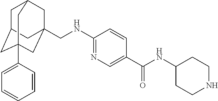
C1C2CC3(C4=CC=CC=C4)CC(CNC4=NC=C(C(=O)NC5CCNCC5)C=C4)(CC1C3)C2
